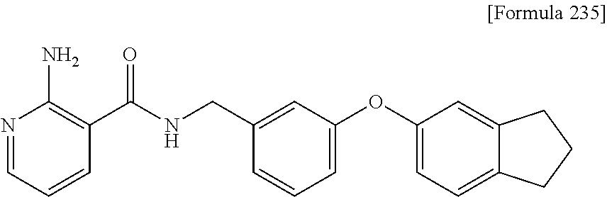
N1=CC=CC(C(NCC2=CC(OC3=CC=C4C(=C3)CCC4)=CC=C2)=O)=C1N
